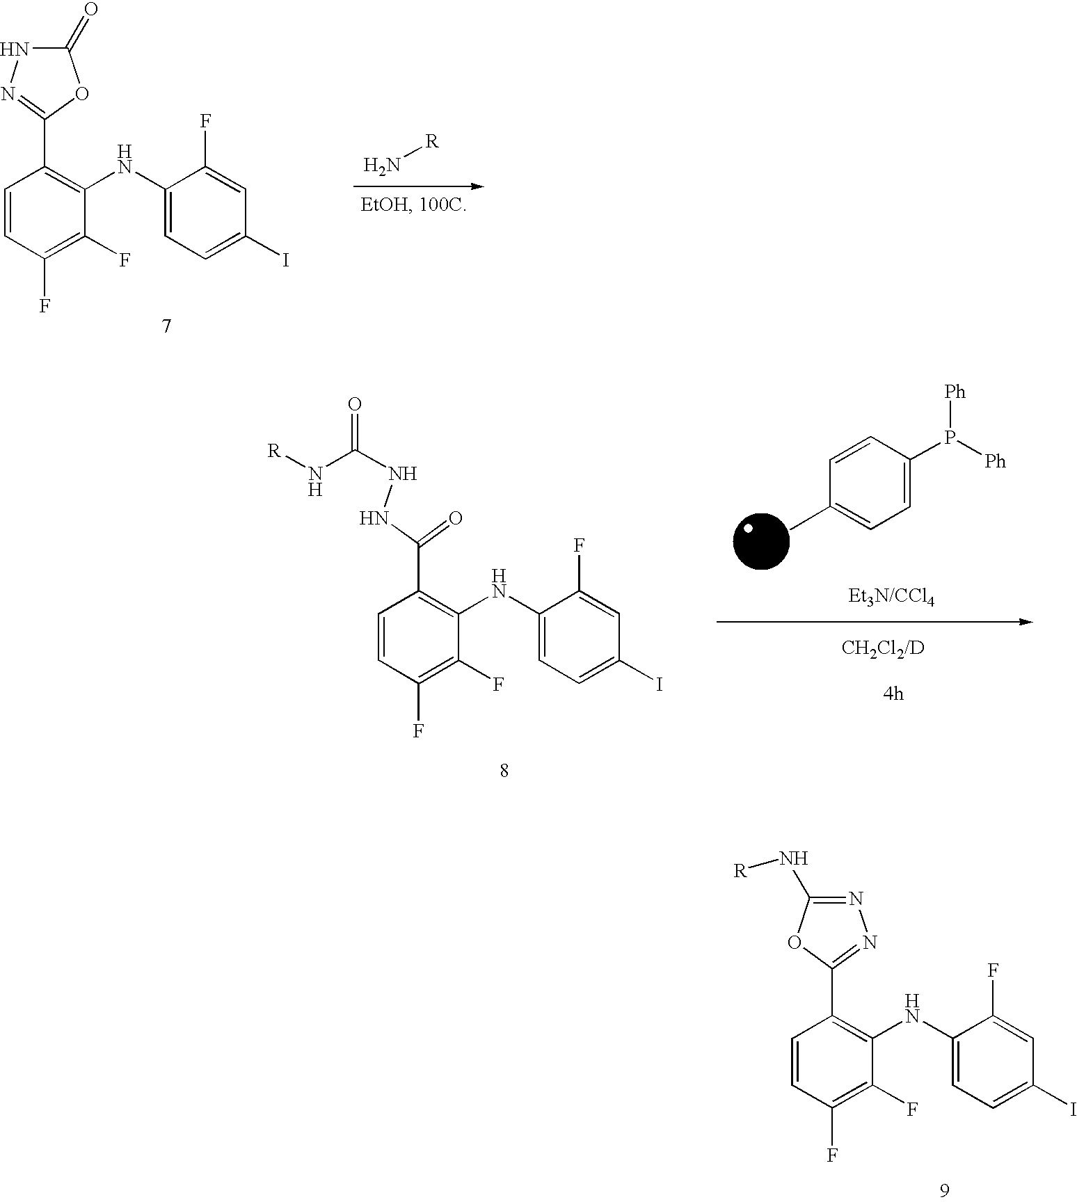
C1=CC(F)=C(F)C(NC2=CC=C(I)C=C2F)=C1C1=NNC(=O)O1.N[R].C1=CC(F)=C(F)C(NC2=CC=C(I)C=C2F)=C1C(NNC(N[R])=O)=O.C1=CC(P([Ph])[Ph])=CC=C1C.C1=CC(F)=C(F)C(NC2=CC=C(I)C=C2F)=C1C1=NN=C(N[R])O1
